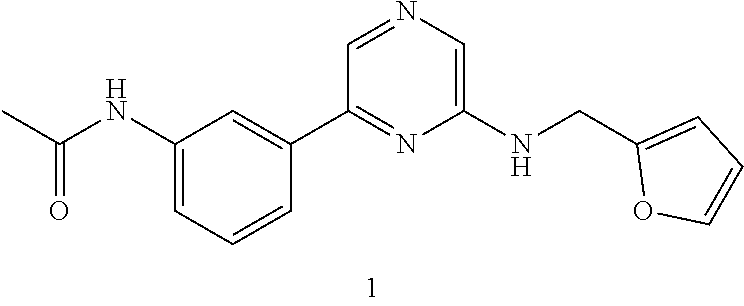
CC(NC1=CC=CC(C2=NC(NCC3=CC=CO3)=CN=C2)=C1)=O
